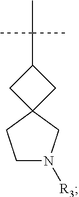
CC(C1CC2(C1)CCN([R3])C2)(C)C
